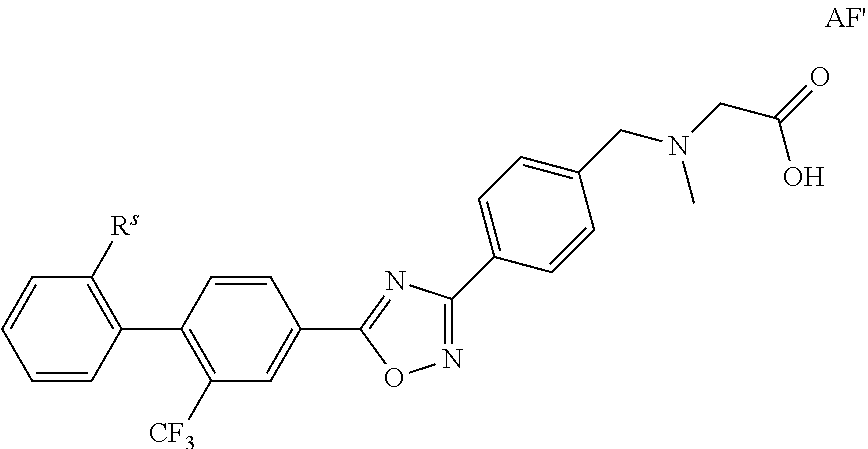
C1=CC(C2=C([CF3])C=C(C3=NC(C4=CC=C(CN(CC(O)=O)C)C=C4)=NO3)C=C2)=C([Rs])C=C1
